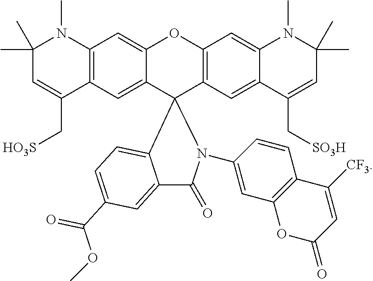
C1(C)(C)C=C(C[HO3S])C2=C(N1C)C=C1C(=C2)C2(C3=C(O1)C=C1C(=C3)C(C[SO3H])=CC(C)(C)N1C)N(C1=CC3=C(C=C1)C([CF3])=CC(=O)O3)C(=O)C1=CC(C(OC)=O)=CC=C12
